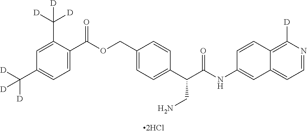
C1=C(C(OCC2=CC=C(C(C(NC3=CC4=CC=NC([D])=C4C=C3)=O)CN)C=C2)=O)C(C([D])([D])[D])=CC(C([D])([D])[D])=C1
